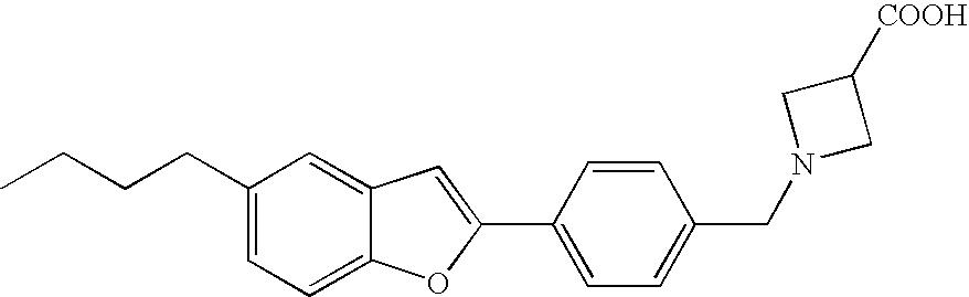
C(C1=CC=C2C(=C1)C=C(C1=CC=C(CN3CC([COOH])C3)C=C1)O2)CCC
